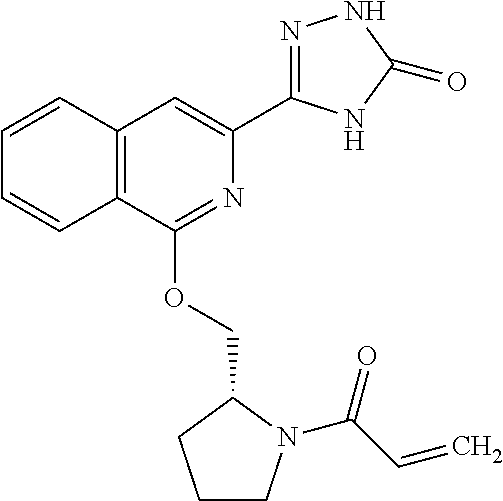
C12=C(C(OCC3CCCN3C(C=C)=O)=NC(C3=NNC(=O)N3)=C1)C=CC=C2
